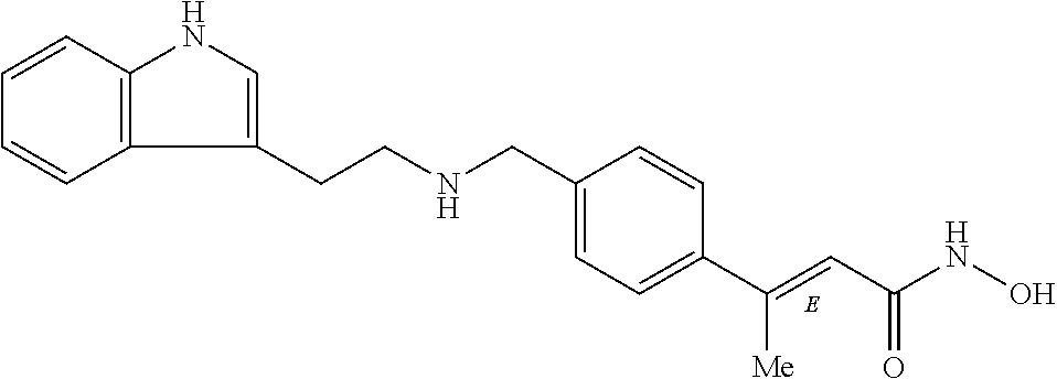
C(C1=CC=C(C(=CC(NO)=O)[Me])C=C1)NCCC1=CNC2=C1C=CC=C2
